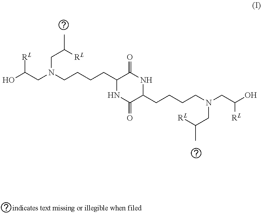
OC(CN(CCCCC1NC(=O)C(CCCCN(CC(O)[RL])CC(C)[RL])NC1=O)CC(C)[RL])[RL]
